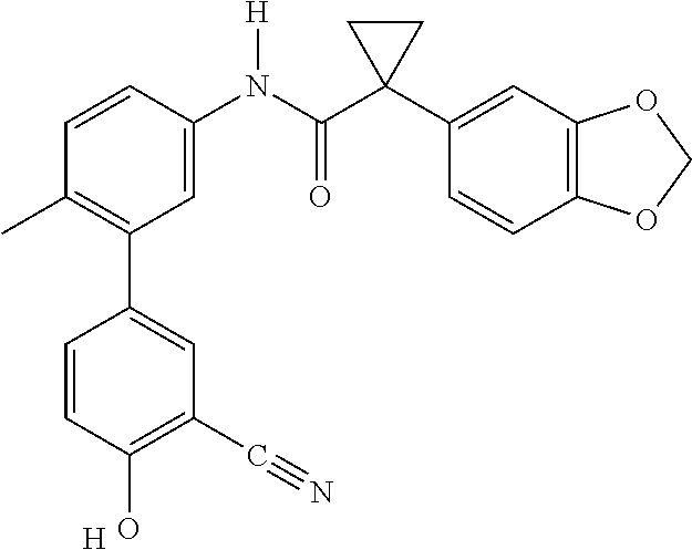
C1=C(N(C(C2(C3=CC4=C(C=C3)OCO4)CC2)=O)[H])C=CC(C)=C1C1=CC(C#N)=C(O)C=C1.[H]
